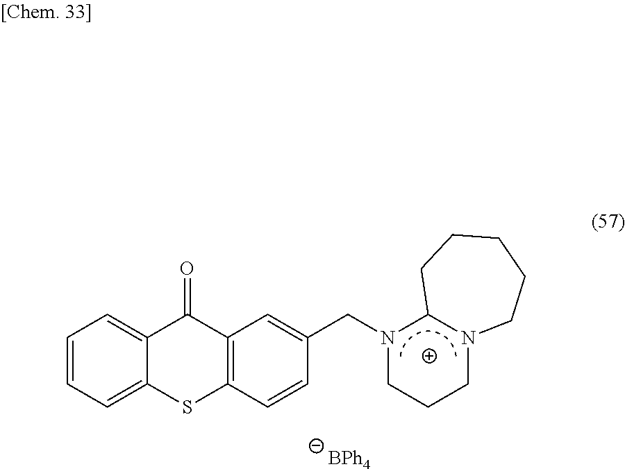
C1=CC=C2C(=C1)C(=O)C1=C(C=CC(CN3CCCN4C3CCCCC4)=C1)S2.[BPh4]
